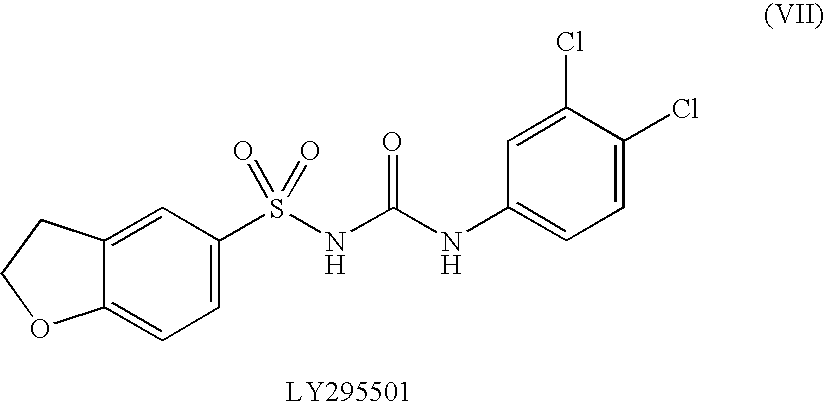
C1=C(S(NC(NC2=CC=C(Cl)C(Cl)=C2)=O)(=O)=O)C=C2C(=C1)OCC2
